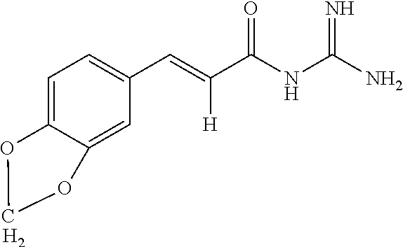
C1=C2C(=CC(C=C(C(NC(N)=N)=O)[H])=C1)OCO2.[H2]
